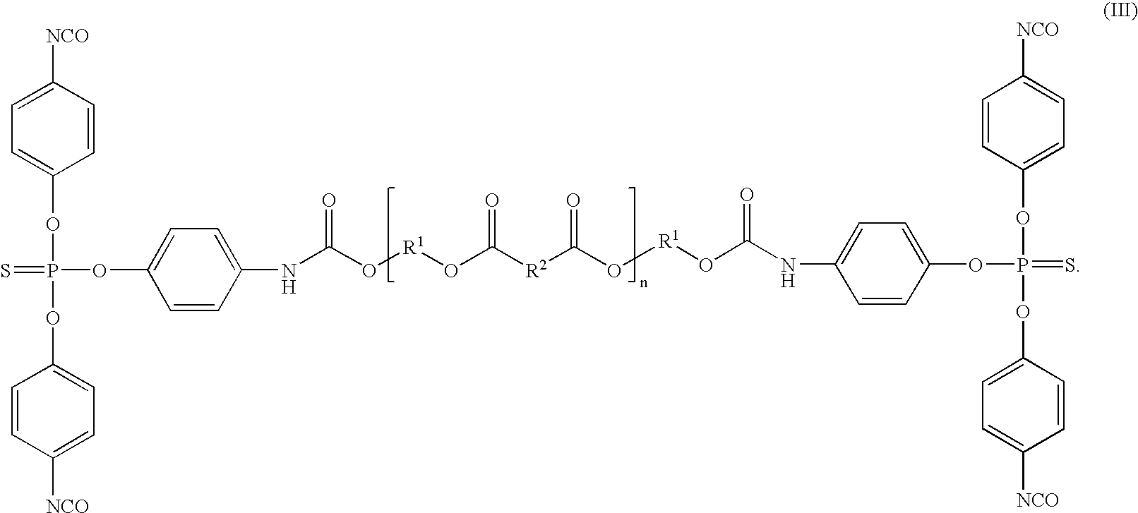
S=P(OC1=CC=C([NCO])C=C1)(OC1=CC=C([NCO])C=C1)OC1=CC=C(NC(O[R1]OC([R2]C(O[R1]OC(NC2=CC=C(OP(=S)(OC3=CC=C([NCO])C=C3)OC3=CC=C([NCO])C=C3)C=C2)=O)=O)=O)=O)C=C1
